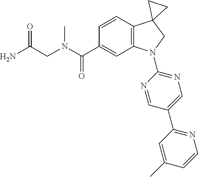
C(C1=CC2=C(C=C1)C1(CN2C2=NC=C(C3=NC=CC(C)=C3)C=N2)CC1)(=O)N(CC(N)=O)C
